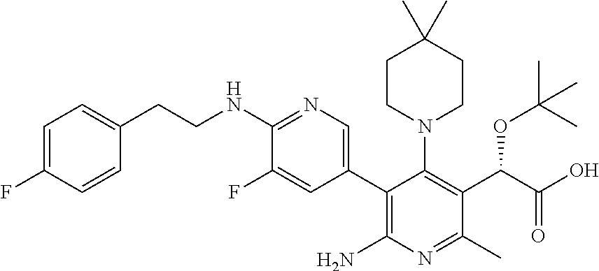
C1=C(F)C=CC(CCNC2=NC=C(C3=C(N)N=C(C)C(C(C(O)=O)OC(C)(C)C)=C3N3CCC(C)(C)CC3)C=C2F)=C1
